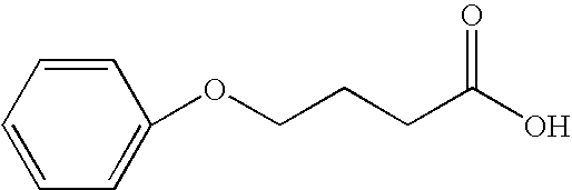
C1=C(OCCCC(O)=O)C=CC=C1
